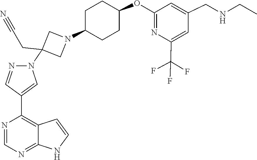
C1=NC(C2=CN(C3(CC#N)CN(C4CCC(OC5=NC(C(F)(F)F)=CC(CNCC)=C5)CC4)C3)N=C2)=C2C(=N1)NC=C2
